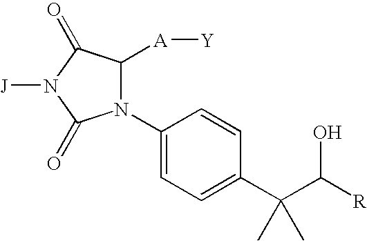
N1(C2=CC=C(C(C)(C(O)[R])C)C=C2)C([A][Y])C(=O)N([J])C1=O
